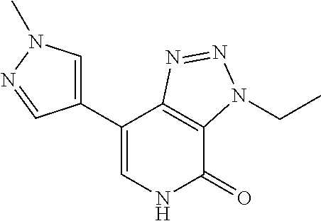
C1(C2=CNC(=O)C3=C2N=NN3CC)=CN(C)N=C1
